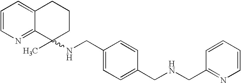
C1=CN=C2C(=C1)CCCC2(C)NCC1=CC=C(CNCC2=NC=CC=C2)C=C1
